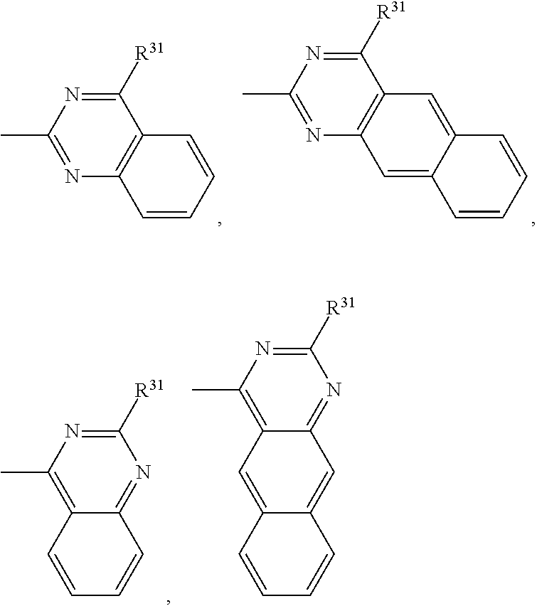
C1([R31])=NC(C)=NC2=C1C=CC=C2.C1([R31])=NC(C)=NC2=C1C=C1C(=C2)C=CC=C1.C1([R31])=NC(C)=C2C(=N1)C=CC=C2.C1([R31])=NC(C)=C2C(=N1)C=C1C(=C2)C=CC=C1
